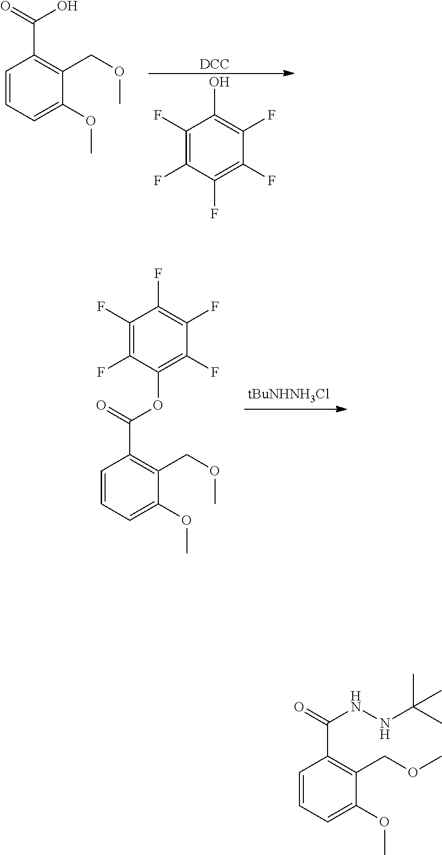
C1=CC=C(OC)C(COC)=C1C(=O)O.C1(F)=C(F)C(F)=C(F)C(F)=C1O.[DCC].C1(F)=C(F)C(OC(C2=C(COC)C(OC)=CC=C2)=O)=C(F)C(F)=C1F.[tBuNHNH3Cl].C1=CC=C(OC)C(COC)=C1C(=O)NNC(C)(C)C
